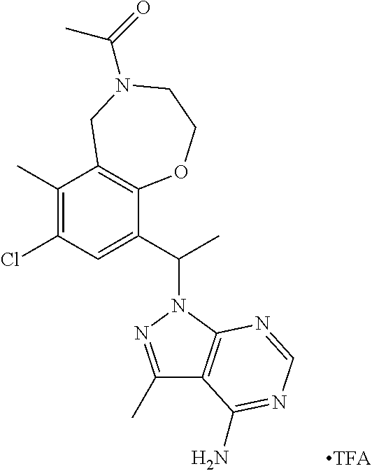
C1(Cl)=C(C)C2=C(C(C(C)N3N=C(C)C4=C3N=CN=C4N)=C1)OCCN(C(C)=O)C2
